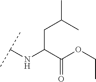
C(C(C(OCC)=O)NC(C)C)C(C)C
